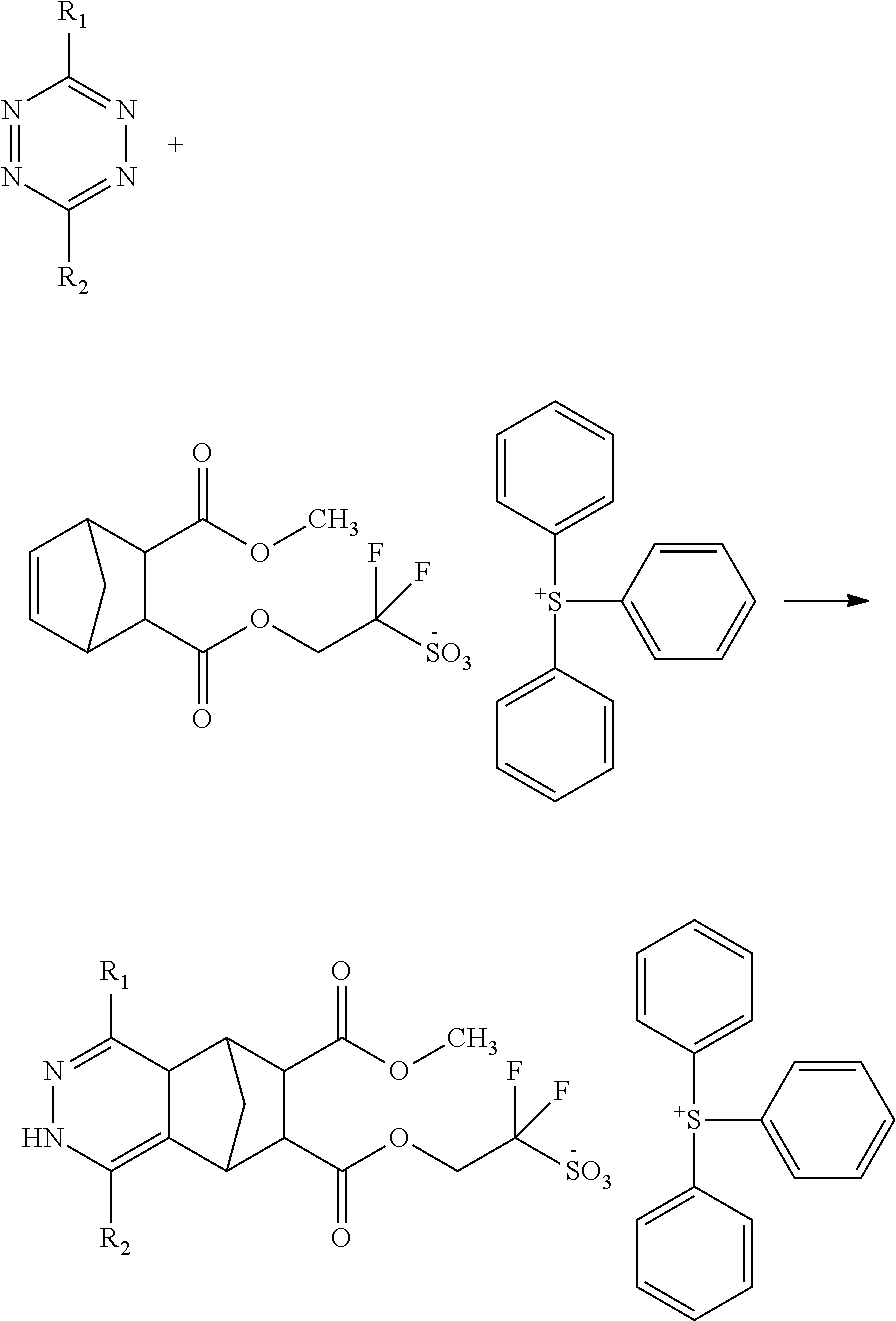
N1=NC([R2])=NN=C1[R1].C1=CC2C(C(OC)=O)C(C(OCC([SO3])(F)F)=O)C1C2.[S+](C1=CC=CC=C1)(C1=CC=CC=C1)C1=CC=CC=C1.C12=C([R2])NN=C([R1])C1C1C(C(OC)=O)C(C(OCC([SO3])(F)F)=O)C2C1.[S+](C1=CC=CC=C1)(C1=CC=CC=C1)C1=CC=CC=C1
